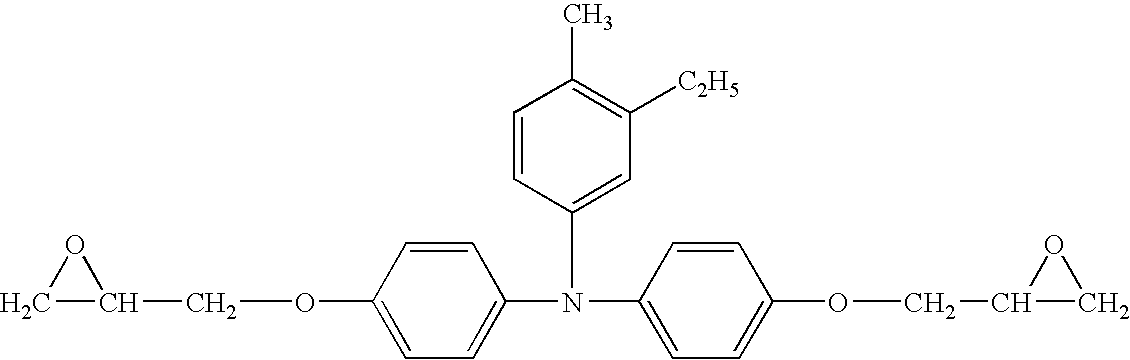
C1=C(N(C2=CC([C2H5])=C(C)C=C2)C2=CC=C(OCC3CO3)C=C2)C=CC(OCC2OC2)=C1
